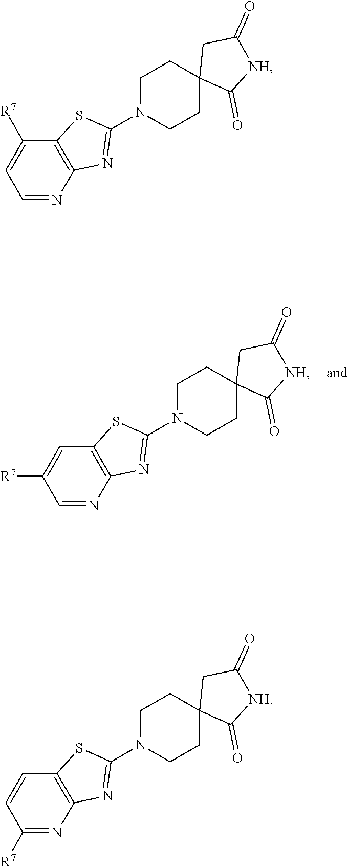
C1N(C2=NC3=C(S2)C([R7])=CC=N3)CCC2(C1)C(=O)[NH]C(=O)C2.C1N(C2=NC3=C(S2)C=CC([R7])=N3)CCC2(C1)C(=O)[NH]C(=O)C2.C1N(C2=NC3=C(S2)C=C([R7])C=N3)CCC2(C1)C(=O)[NH]C(=O)C2
